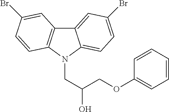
C12=C(N(CC(O)COC3=CC=CC=C3)C3=CC=C(Br)C=C13)C=CC(Br)=C2
